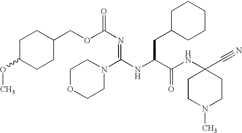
C1C(OC)CCC(COC(N=C(N2CCOCC2)NC(CC2CCCCC2)C(=O)NC2(C#N)CCN(C)CC2)=O)C1
